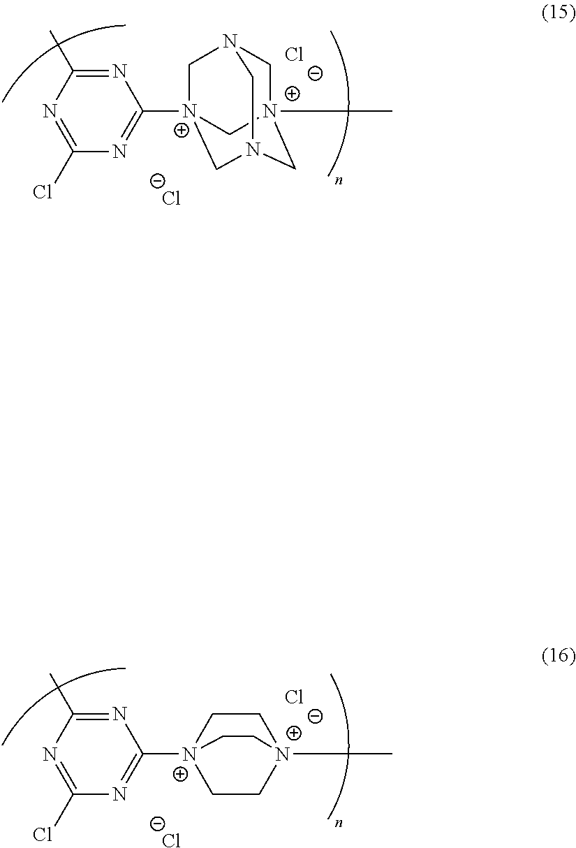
N1=C(C)N=C(Cl)N=C1[N+]12CN3C[N+](C)(CN(C1)C3)C2.[Cl-].[Cl-].N1=C(C)N=C(Cl)N=C1[N+]12CC[N+](C)(CC1)CC2.[Cl-].[Cl-]
